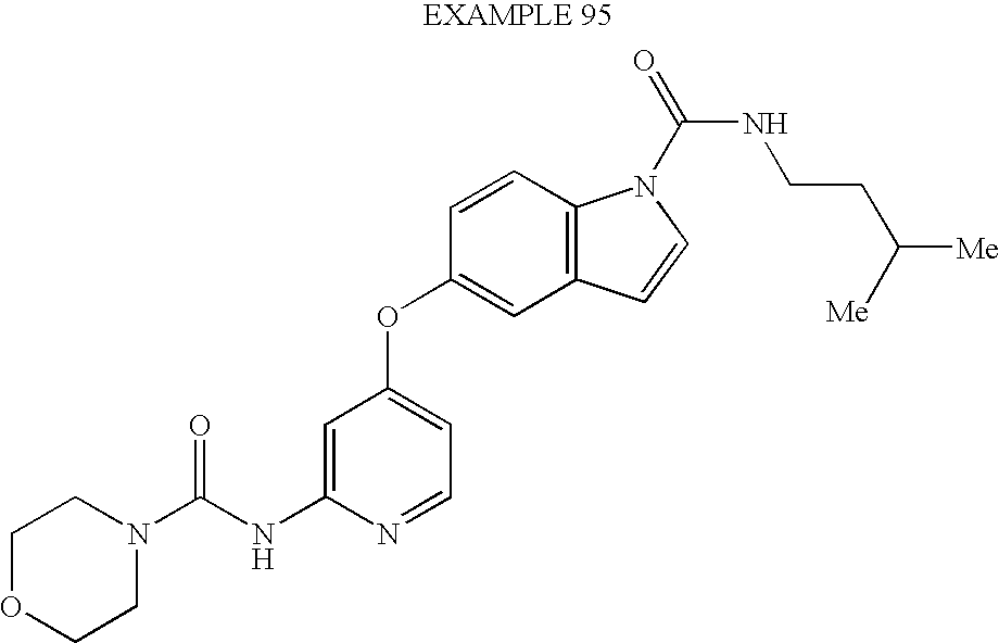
C1OCCN(C(NC2=CC(OC3=CC4=C(C=C3)N(C(NCCC([Me])[Me])=O)C=C4)=CC=N2)=O)C1
